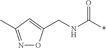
C(NC(*)=O)C1=CC(C)=NO1
